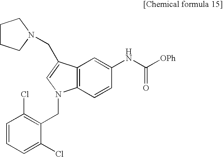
C1=CC=C(Cl)C(CN2C3=C(C=C(NC([OPh])=O)C=C3)C(CN3CCCC3)=C2)=C1Cl
